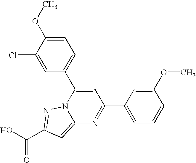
O=C(O)C1=NN2C(=C1)N=C(C1=CC=CC(OC)=C1)C=C2C1=CC=C(OC)C(Cl)=C1
